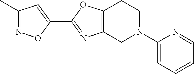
C1(C2=NC3=C(O2)CCN(C2=CC=CC=N2)C3)=CC(C)=NO1
